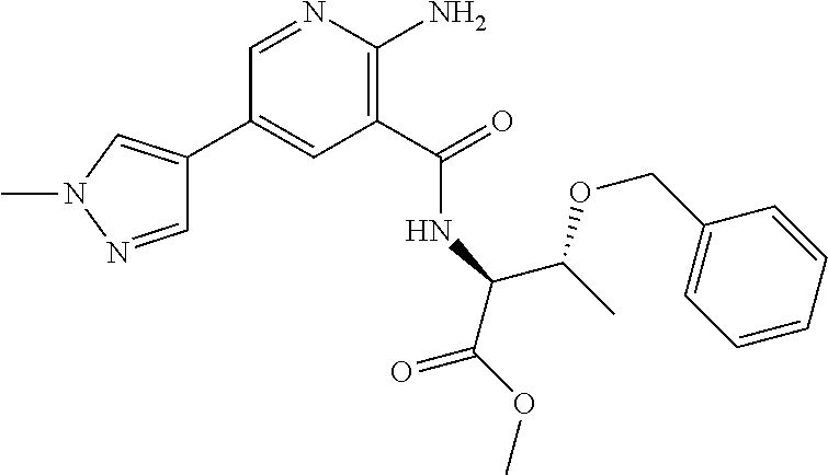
C1(C2=CN(C)N=C2)=CC(C(=O)NC(C(OCC2=CC=CC=C2)C)C(=O)OC)=C(N)N=C1
